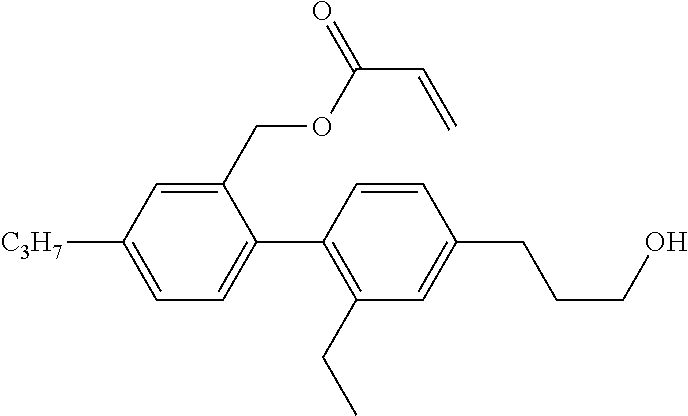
C1(COC(C=C)=O)=CC([C3H7])=CC=C1C1=C(CC)C=C(CCCO)C=C1
